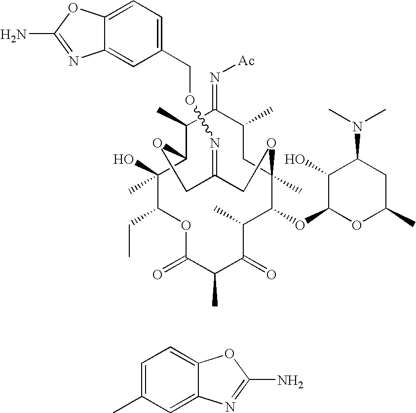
C1(C)C(=N[Ac])C(C)C2OCC(=NOCC3=CC=C4C(=C3)N=C(N)O4)COC(C)(C(OC3OC(C)CC(N(C)C)C3O)C(C)C(=O)C(C)C(=O)OC(CC)C2(O)C)C1.C1=C(C)C=C2C(=C1)OC(N)=N2
